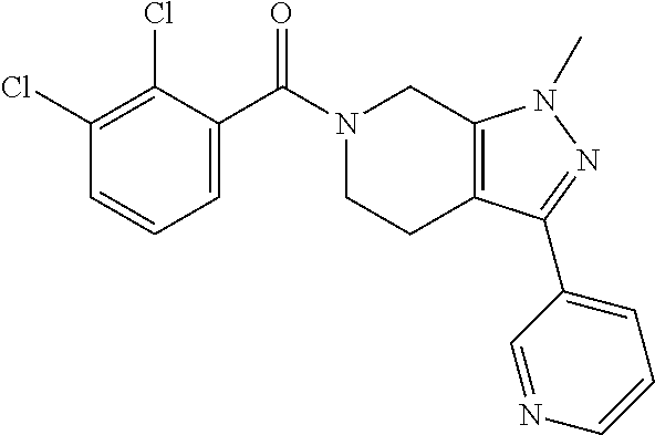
C1=C(C(N2CCC3=C(C2)N(C)N=C3C2=CC=CN=C2)=O)C(Cl)=C(Cl)C=C1
